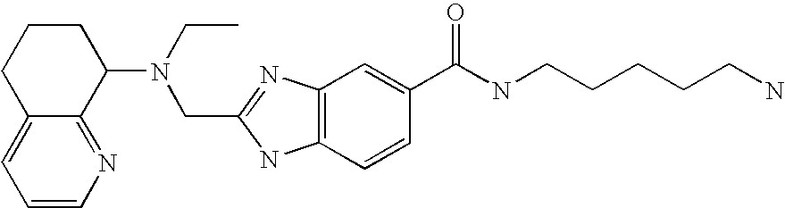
C12=CC=CN=C1C(N(CC)CC1=NC3=C(N1)C=CC(C(NCCCCCN)=O)=C3)CCC2
